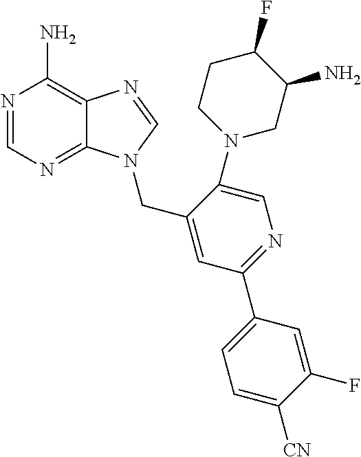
N1=CN=C2C(=C1N)N=CN2CC1=CC(C2=CC=C([CN])C(F)=C2)=NC=C1N1CC(N)C(F)CC1
